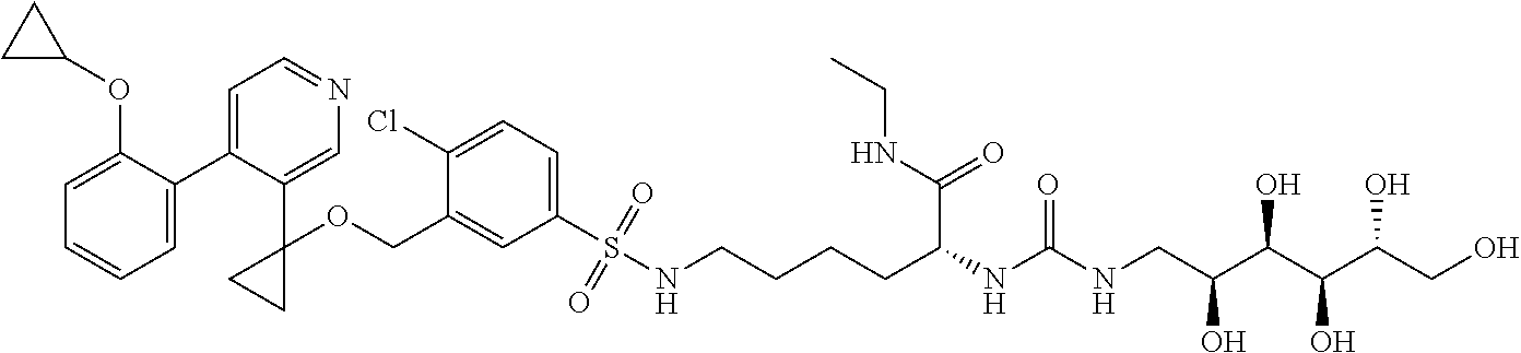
C1=C(C2=CC=NC=C2C2(OCC3=CC(S(NCCCCC(C(=O)NCC)NC(NCC(C(C(C(CO)O)O)O)O)=O)(=O)=O)=CC=C3Cl)CC2)C(OC2CC2)=CC=C1
